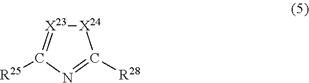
[X24]1[X23]=C([R25])N=C1[R28]
